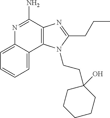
C1=CC=C2C(=C1)N=C(N)C1=C2N(CCC2(O)CCCCC2)C(CCC)=N1
